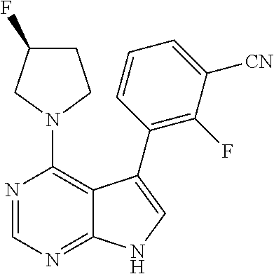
N1(C2=C3C(=NC=N2)NC=C3C2=C(F)C([CN])=CC=C2)CCC(F)C1
